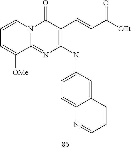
C1=CC=C([OMe])C2=NC(NC3=CC=C4C(=C3)C=CC=N4)=C(C=CC([OEt])=O)C(=O)N12
